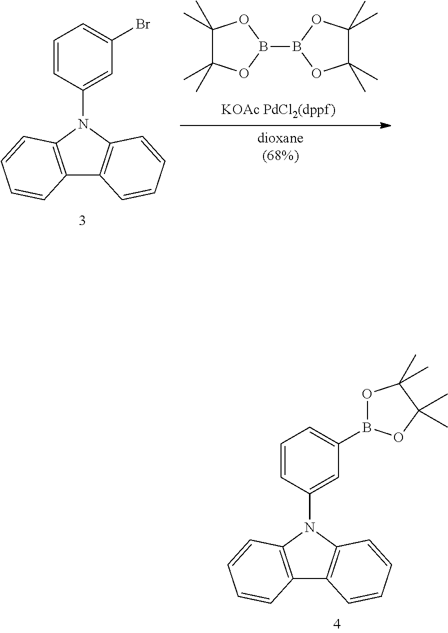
C1(C)(C)C(C)(C)OB(B2OC(C)(C)C(C)(C)O2)O1.C12=C(N(C3=CC(Br)=CC=C3)C3=C1C=CC=C3)C=CC=C2.C12=C(N(C3=CC(B4OC(C)(C)C(C)(C)O4)=CC=C3)C3=C1C=CC=C3)C=CC=C2
